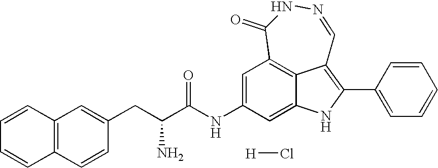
C1=C(NC(=O)C(N)CC2=CC3=C(C=C2)C=CC=C3)C=C2NC(C3=CC=CC=C3)=C3C2=C1C(=O)NN=C3.[H]Cl
